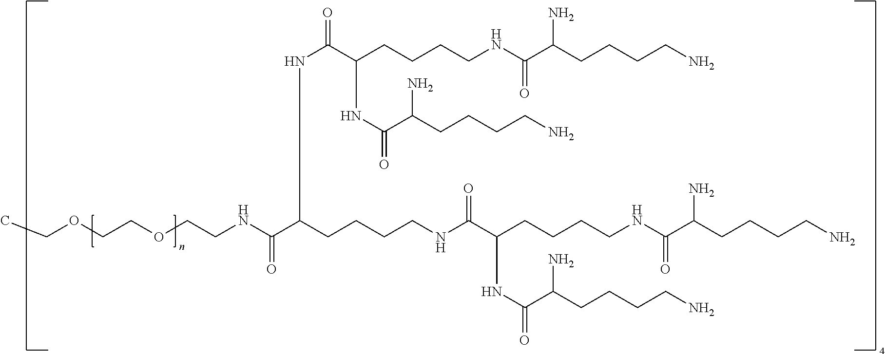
CCOCCOCCNC(C(CCCCNC(=O)C(CCCCNC(C(CCCCN)N)=O)NC(=O)C(CCCCN)N)NC(C(CCCCNC(C(CCCCN)N)=O)NC(=O)C(CCCCN)N)=O)=O
